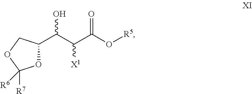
O1C([R6])([R7])OCC1C(C(C(O[R5])=O)[X1])O
